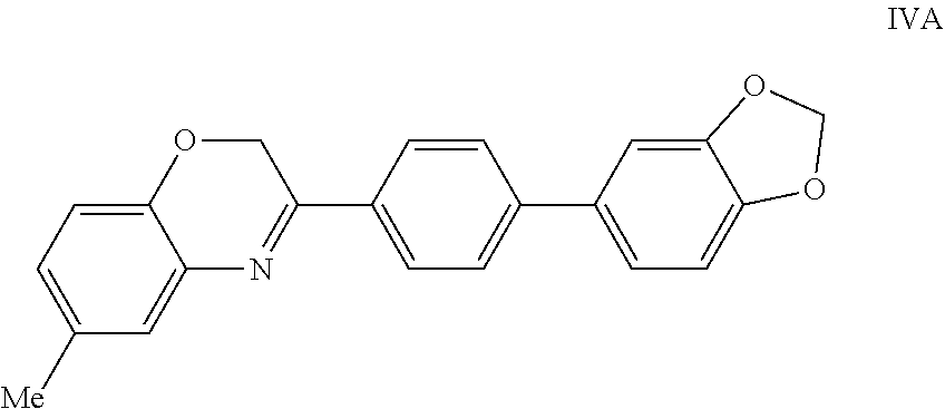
C1=C2C(=CC([Me])=C1)N=C(C1=CC=C(C3=CC=C4C(=C3)OCO4)C=C1)CO2
